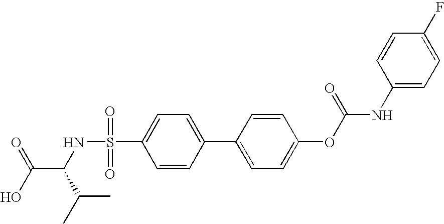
OC(C(NS(C1=CC=C(C2=CC=C(OC(NC3=CC=C(F)C=C3)=O)C=C2)C=C1)(=O)=O)C(C)C)=O
